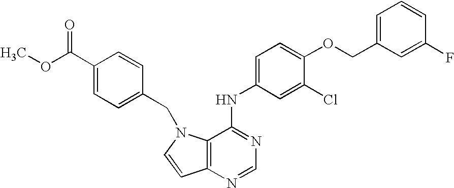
C12=C(N(CC3=CC=C(C(OC)=O)C=C3)C=C1)C(NC1=CC=C(OCC3=CC=CC(F)=C3)C(Cl)=C1)=NC=N2
